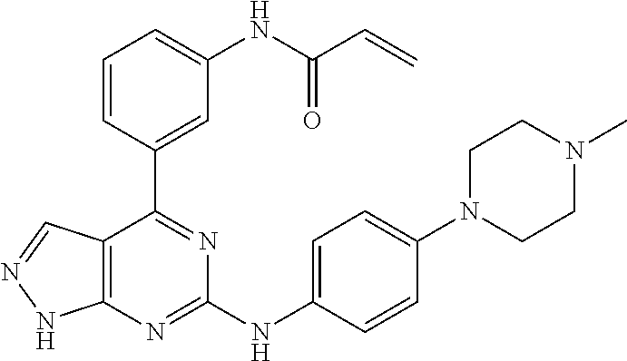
C12=C(C=NN1)C(C1=CC(NC(C=C)=O)=CC=C1)=NC(NC1=CC=C(N3CCN(C)CC3)C=C1)=N2
